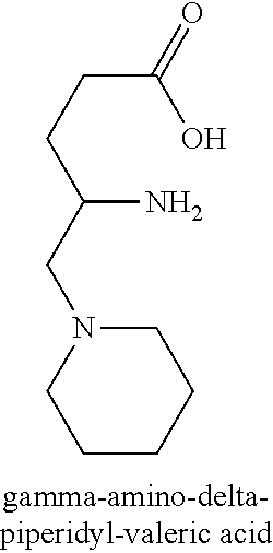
C(C(=O)O)CC(CN1CCCCC1)N
